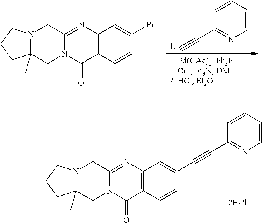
C1=CC=CN=C1C#C.C12(C)N(CCC1)CC1=NC3=C(C(=O)N1C2)C=CC(Br)=C3.C12(C)N(CCC1)CC1=NC3=C(C(=O)N1C2)C=CC(C#CC1=NC=CC=C1)=C3
